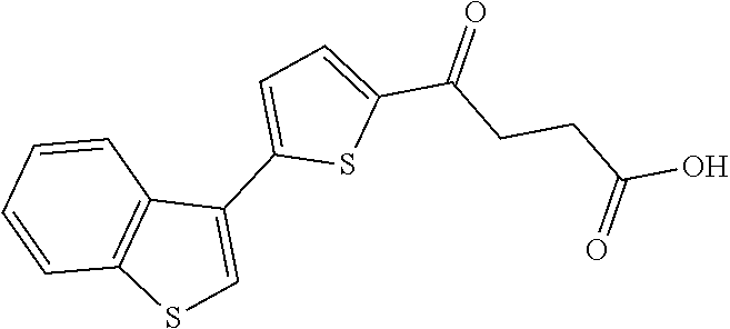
C1=CC=CC2=C1SC=C2C1=CC=C(C(CCC(O)=O)=O)S1
